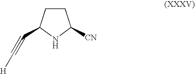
C1CC(C#C[H])NC1[CN]
